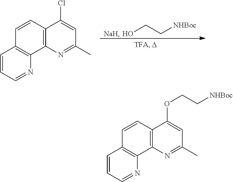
[NaH].C1=CC=NC2=C1C=CC1=C2N=C(C)C=C1Cl.OCC[NHBoc].C1=CC=NC2=C1C=CC1=C2N=C(C)C=C1OCC[NHBoc]
